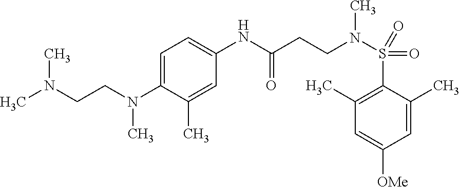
C1=C(C)C(S(=O)(=O)N(CCC(NC2=CC=C(N(CCN(C)C)C)C(C)=C2)=O)C)=C(C)C=C1[OMe]
